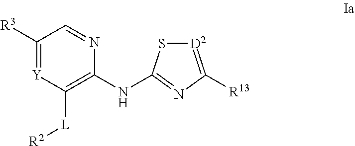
C1([R3])=[Y]C([L][R2])=C(NC2=NC([R13])=[D2]S2)N=C1
